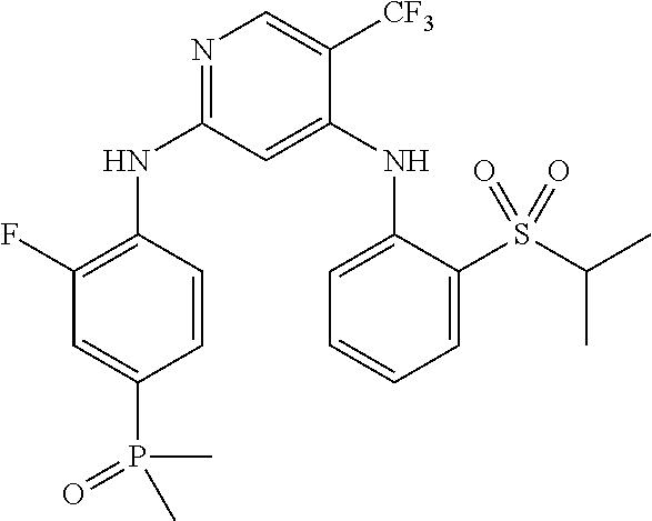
C1=CC(NC2=NC=C([CF3])C(NC3=CC=CC=C3S(C(C)C)(=O)=O)=C2)=C(F)C=C1P(C)(=O)C
